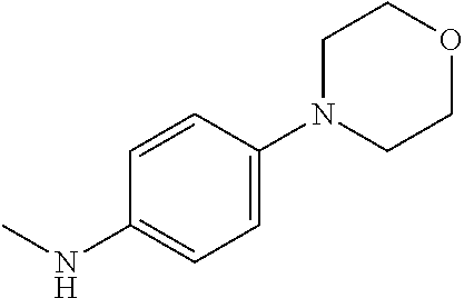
CNC1=CC=C(N2CCOCC2)C=C1
